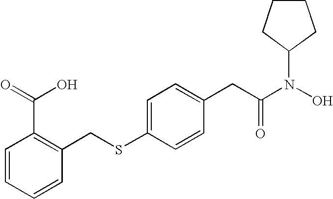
C1=CC=CC(CSC2=CC=C(CC(N(O)C3CCCC3)=O)C=C2)=C1C(=O)O
